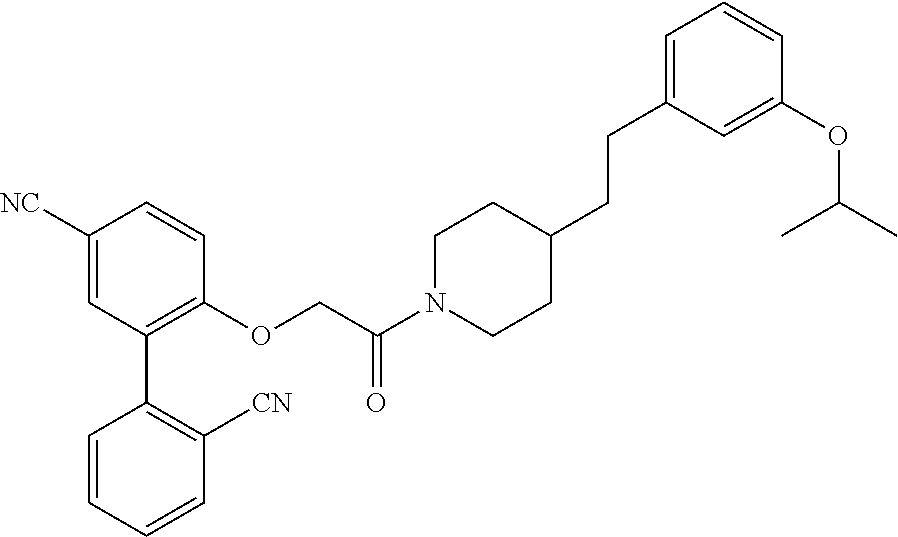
C1([NC])=CC(C2=C([CN])C=CC=C2)=C(OCC(N2CCC(CCC3=CC=CC(OC(C)C)=C3)CC2)=O)C=C1
